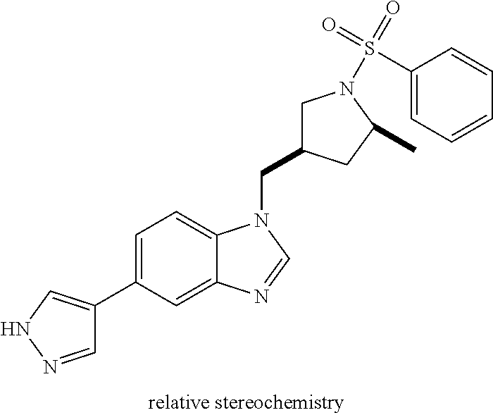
C(N1C2=CC=C(C3=CNN=C3)C=C2N=C1)C1CN(S(=O)(=O)C2=CC=CC=C2)C(C)C1
